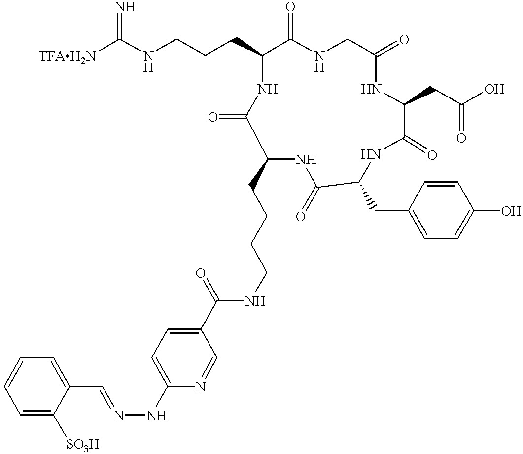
[TFAH2N]C(NCCCC1C(=O)NCC(=O)NC(CC(O)=O)C(=O)NC(CC2=CC=C(O)C=C2)C(=O)NC(CCCCNC(C2=CC=C(NN=CC3=CC=CC=C3[SO3H])N=C2)=O)C(=O)N1)=N
